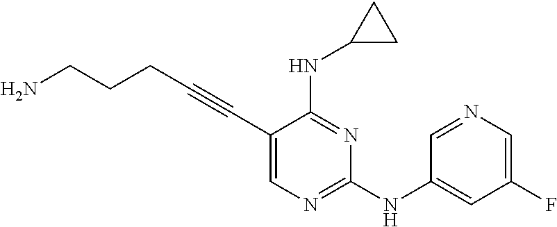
C(#CC1=CN=C(NC2=CC(F)=CN=C2)N=C1NC1CC1)CCCN
